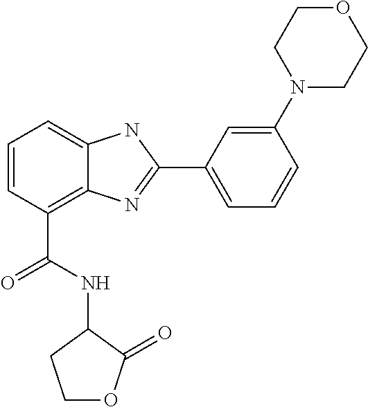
C1=CC(C(NC2CCOC2=O)=O)=C2C(=C1)NC(C1=CC=CC(N3CCOCC3)=C1)=N2
